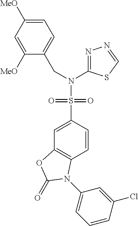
C1([MeO])=CC([MeO])=CC=C1CN(C1=NN=CS1)S(=O)(=O)C1=CC2=C(C=C1)N(C1=CC=CC(Cl)=C1)C(=O)O2
